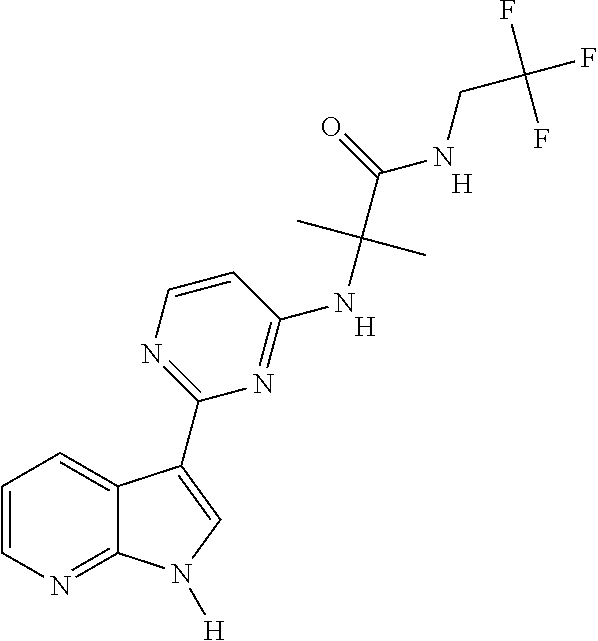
C1=CN=C2C(=C1)C(C1=NC=CC(NC(C(NCC(F)(F)F)=O)(C)C)=N1)=CN2[H].[H].[H]
